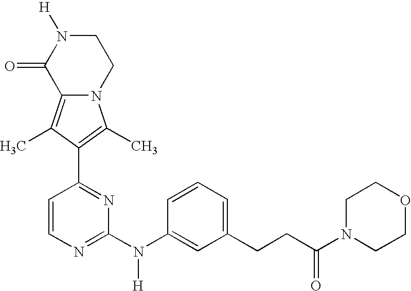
N12C(=C(C)C(C3=NC(N(C4=CC(CCC(N5CCOCC5)=O)=CC=C4)[H])=NC=C3)=C1C)C(=O)N([H])CC2
